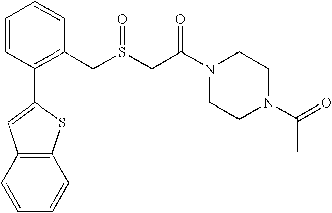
C1=CC(C2=CC3=C(C=CC=C3)S2)=C(CS(CC(N2CCN(C(=O)C)CC2)=O)=O)C=C1
